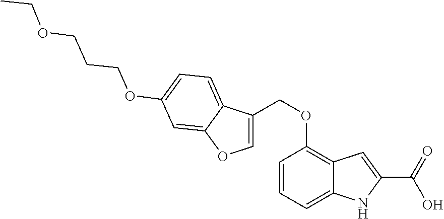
C(OC1=C2C(=CC=C1)NC(C(=O)O)=C2)C1=COC2=CC(OCCCOCC)=CC=C12
